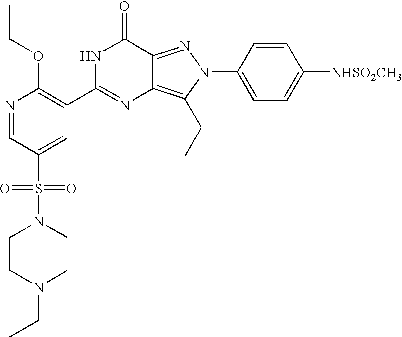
N1=CC(S(=O)(=O)N2CCN(CC)CC2)=CC(C2=NC3=C(CC)N(C4=CC=C([NHSO2CH3])C=C4)N=C3C(=O)N2)=C1OCC
